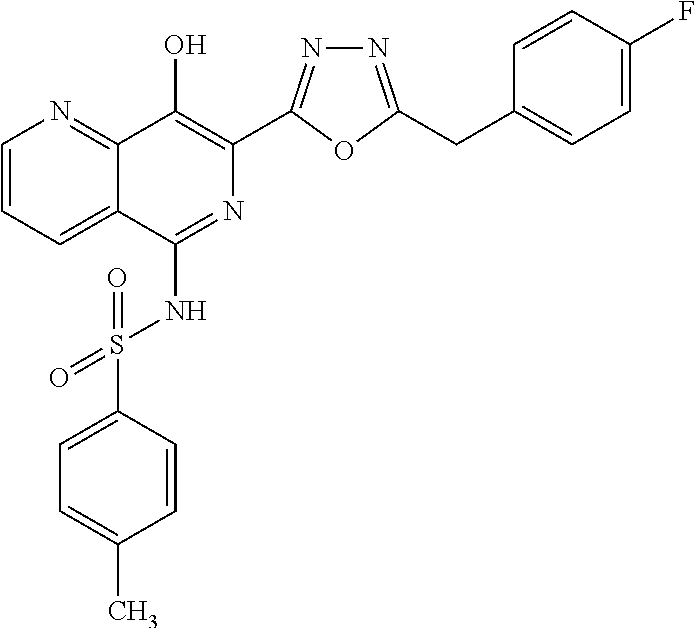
C1=CC=C2C(=N1)C(O)=C(C1=NN=C(CC3=CC=C(F)C=C3)O1)N=C2NS(C1=CC=C(C)C=C1)(=O)=O
